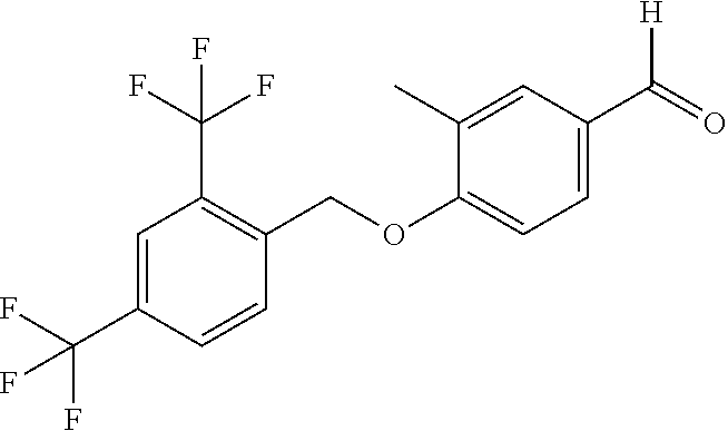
C1=C(C(F)(F)F)C=CC(COC2=CC=C(C(=O)[H])C=C2C)=C1C(F)(F)F
